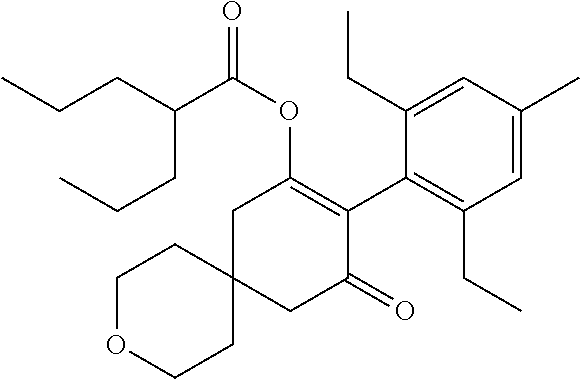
C1OCCC2(C1)CC(=O)C(C1=C(CC)C=C(C)C=C1CC)=C(OC(=O)C(CCC)CCC)C2
